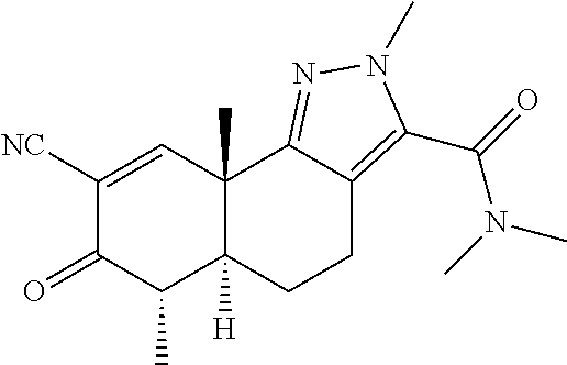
C1([NC])=CC2(C)C([H])(C(C)C1=O)CCC1=C(C(N(C)C)=O)N(C)N=C21
